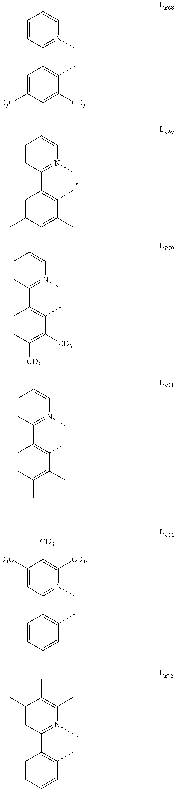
C1=C([CD3])C(C)=C(C2=N(C)C=CC=C2)C=C1[D3C].C1=C(C)C(C)=C(C2=N(C)C=CC=C2)C=C1C.C1(C)=C(C)C(C)=C(C2=N(C)C=CC=C2)C=C1.C1=CC(C)=C(C2=N(C)C(C)=C(C)C(C)=C2)C=C1.C1([CD3])=C([CD3])C(C)=C(C2=N(C)C=CC=C2)C=C1.C1=CC(C)=C(C2=N(C)C([CD3])=C([CD3])C([D3C])=C2)C=C1
